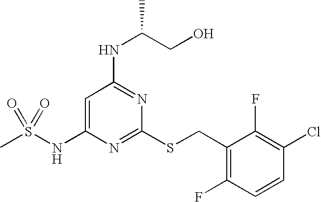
C1=C(NS(C)(=O)=O)N=C(SCC2=C(F)C=CC(Cl)=C2F)N=C1NC(CO)C
